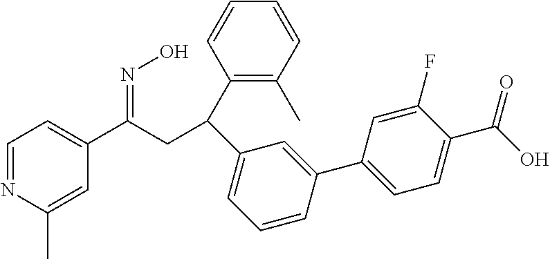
C1=NC(C)=CC(C(CC(C2=C(C)C=CC=C2)C2=CC=CC(C3=CC=C(C(O)=O)C(F)=C3)=C2)=NO)=C1
